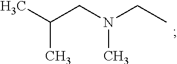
N(CC)(CC(C)C)C
